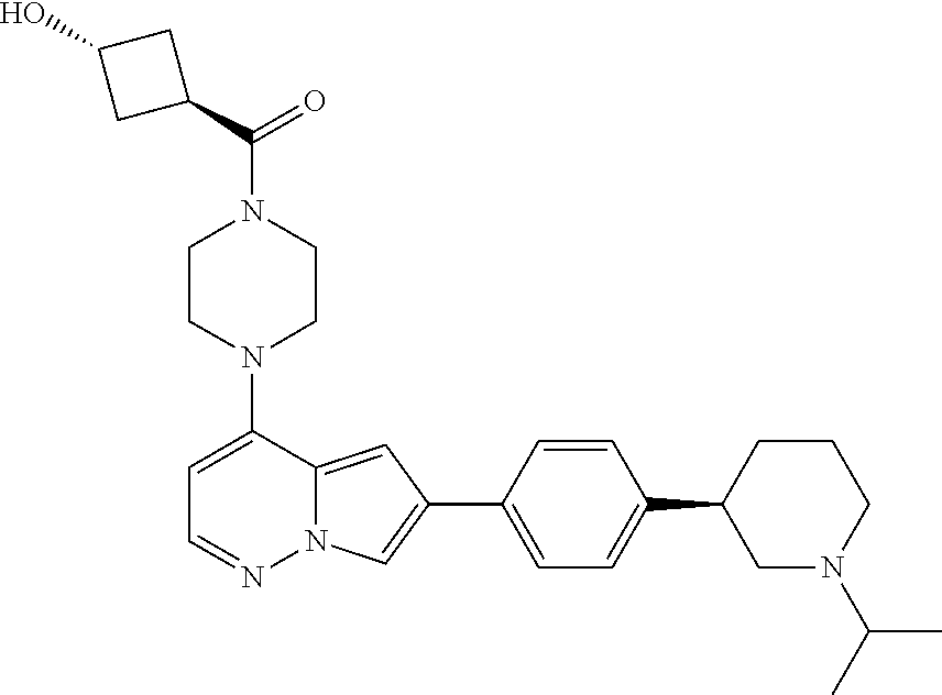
N1(C2=CC=NN3C2=CC(C2=CC=C(C4CN(C(C)C)CCC4)C=C2)=C3)CCN(C(=O)C2CC(O)C2)CC1
